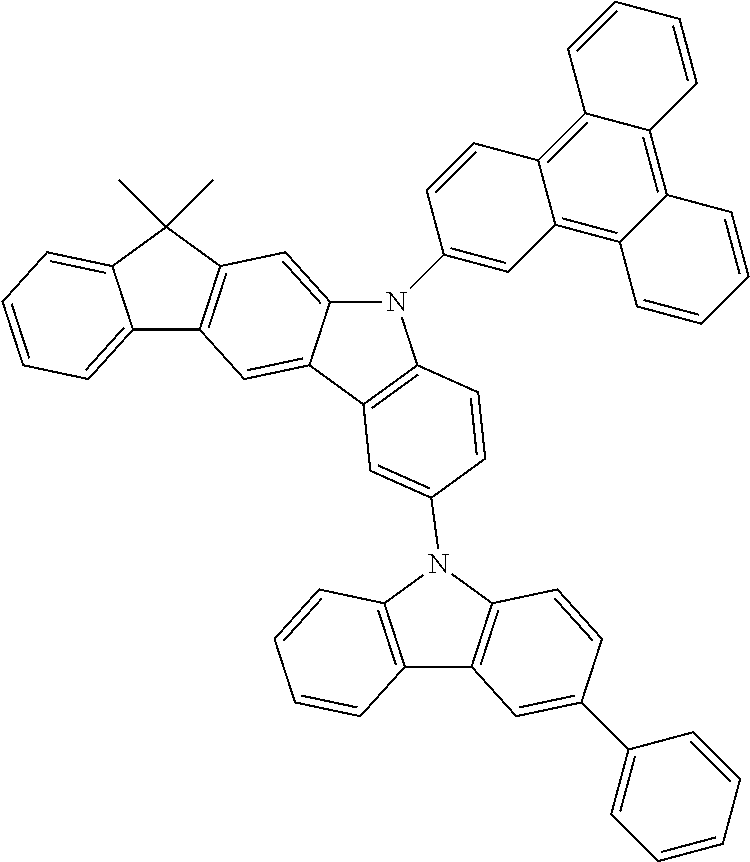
C12=CC=CC=C1C(C)(C)C1=C2C=C2C(=C1)N(C1=CC3=C4C(=C5C(=C3C=C1)C=CC=C5)C=CC=C4)C1=C2C=C(N2C3=C(C4=C2C=CC=C4)C=C(C2=CC=CC=C2)C=C3)C=C1
